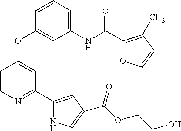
C1(NC(C2=C(C)C=CO2)=O)=CC=CC(OC2=CC(C3=CC(C(=O)OCCO)=CN3)=NC=C2)=C1
